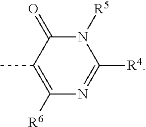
N1([R5])C(=O)C(C)=C([R6])N=C1[R4]
